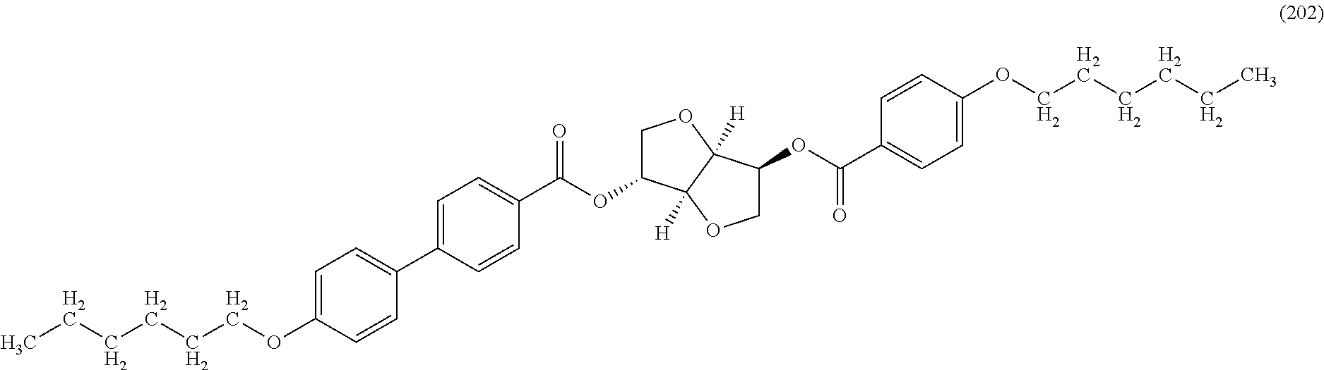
C(CCCOC1=CC=C(C2=CC=C(C(=O)OC3COC4([H])C3([H])OCC4OC(C3=CC=C(OCCCCCC)C=C3)=O)C=C2)C=C1)CC
